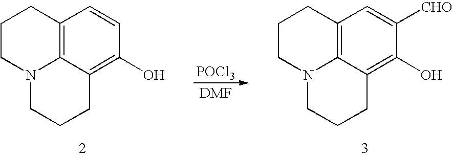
[POCl3].C1CN2C3=C(C1)C=CC(O)=C3CCC2.C1CN2C3=C(C1)C=C([CHO])C(O)=C3CCC2
